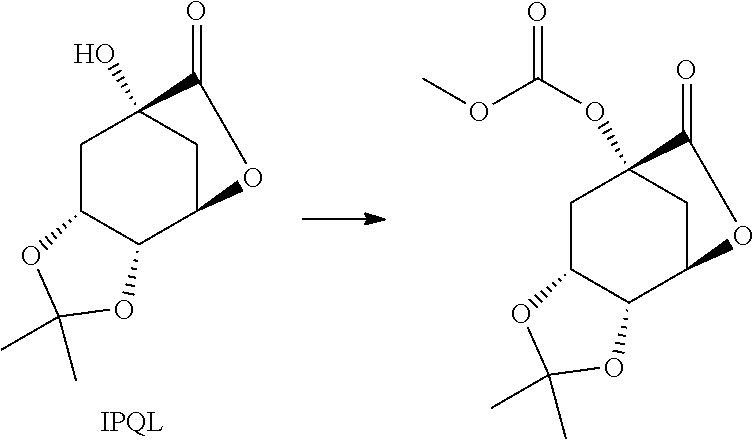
C1C2C(C3CC1(O)C(=O)O3)OC(C)(C)O2.C1C2C(C3CC1(OC(=O)OC)C(=O)O3)OC(C)(C)O2
